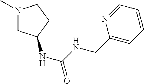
N1(C)CC(NC(=O)NCC2=CC=CC=N2)CC1
